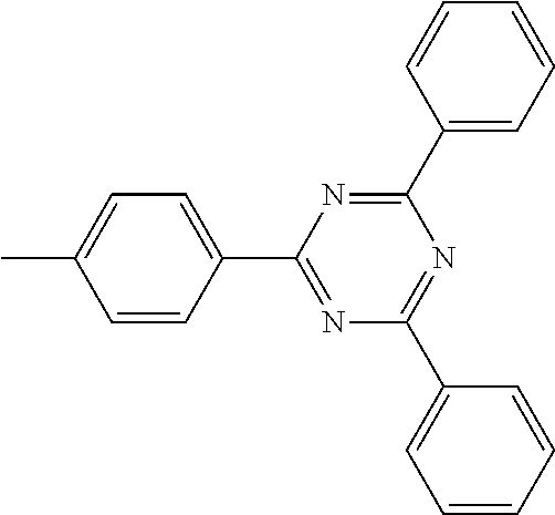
CC1=CC=C(C2=NC(C3=CC=CC=C3)=NC(C3=CC=CC=C3)=N2)C=C1
